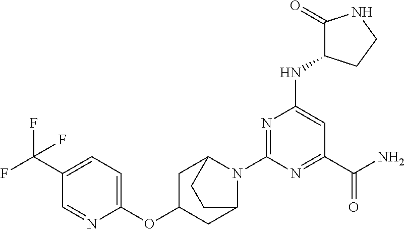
C1C(OC2=CC=C(C(F)(F)F)C=N2)CC2N(C3=NC(NC4C(=O)NCC4)=CC(C(N)=O)=N3)C1CC2
